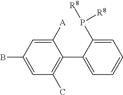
C1([A])=CC(B)=CC(C)=C1C1=CC=CC=C1P([R8])[R8]
